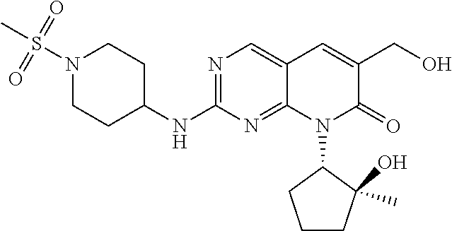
N1(S(C)(=O)=O)CCC(NC2=NC=C3C(=N2)N(C2CCCC2(C)O)C(=O)C(CO)=C3)CC1
